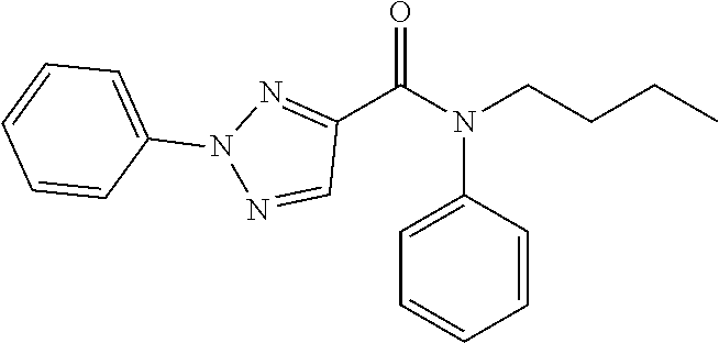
C1(C(N(CCCC)C2=CC=CC=C2)=O)=NN(C2=CC=CC=C2)N=C1
